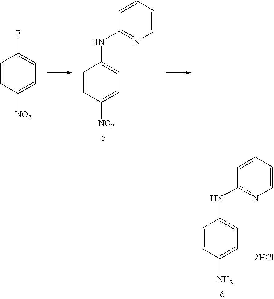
C1=CC([NO2])=CC=C1F.C1=CC([NO2])=CC=C1NC1=NC=CC=C1.C1=CC(N)=CC=C1NC1=NC=CC=C1.[2HCl]
